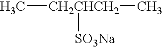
C[CH2CHCH2]([SO3Na])C
